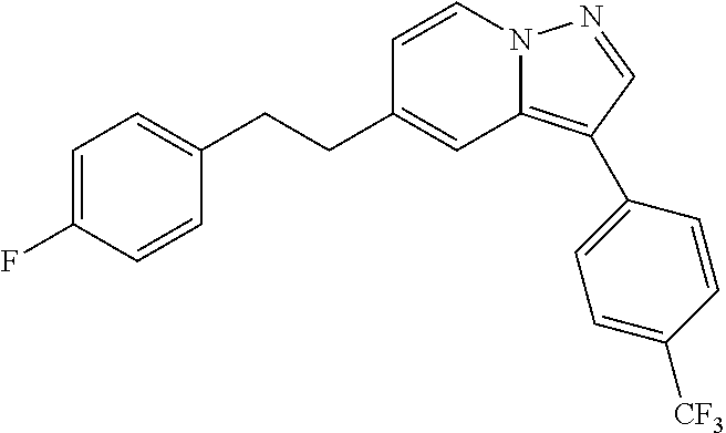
C1=CN2C(=C(C3=CC=C([CF3])C=C3)C=N2)C=C1CCC1=CC=C(F)C=C1
